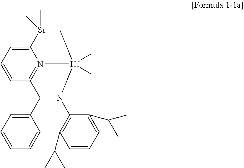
C12=CC=CC3=N1[Hf](C)(C)(C[Si]2(C)C)N(C1=C(C(C)C)C=CC=C1C(C)C)C3C1=CC=CC=C1
